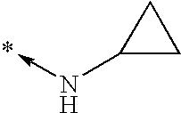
C<-NC1CC1
